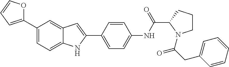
C1(C2=CC=CO2)=CC=C2C(=C1)C=C(C1=CC=C(NC(C3N(C(CC4=CC=CC=C4)=O)CCC3)=O)C=C1)N2
